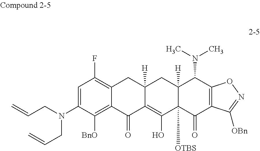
C=CCN(C1=CC(F)=C2C(=C1[BnO])C(=O)C1=C(O)C3([OTBS])C([H])(CC1([H])C2)C(N(C)C)C1=C(C3=O)C([OBn])=NO1)CC=C
